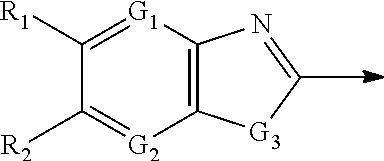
C1([R1])=[G1]C2=C([G2]=C1[R2])[G3]C=N2
